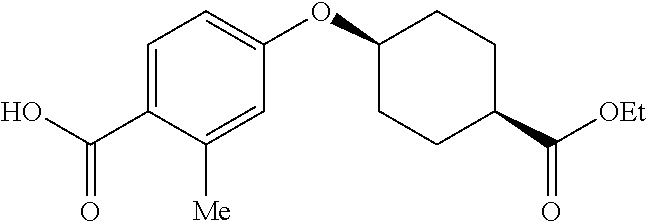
OC(C1=CC=C(OC2CCC(C([OEt])=O)CC2)C=C1[Me])=O
